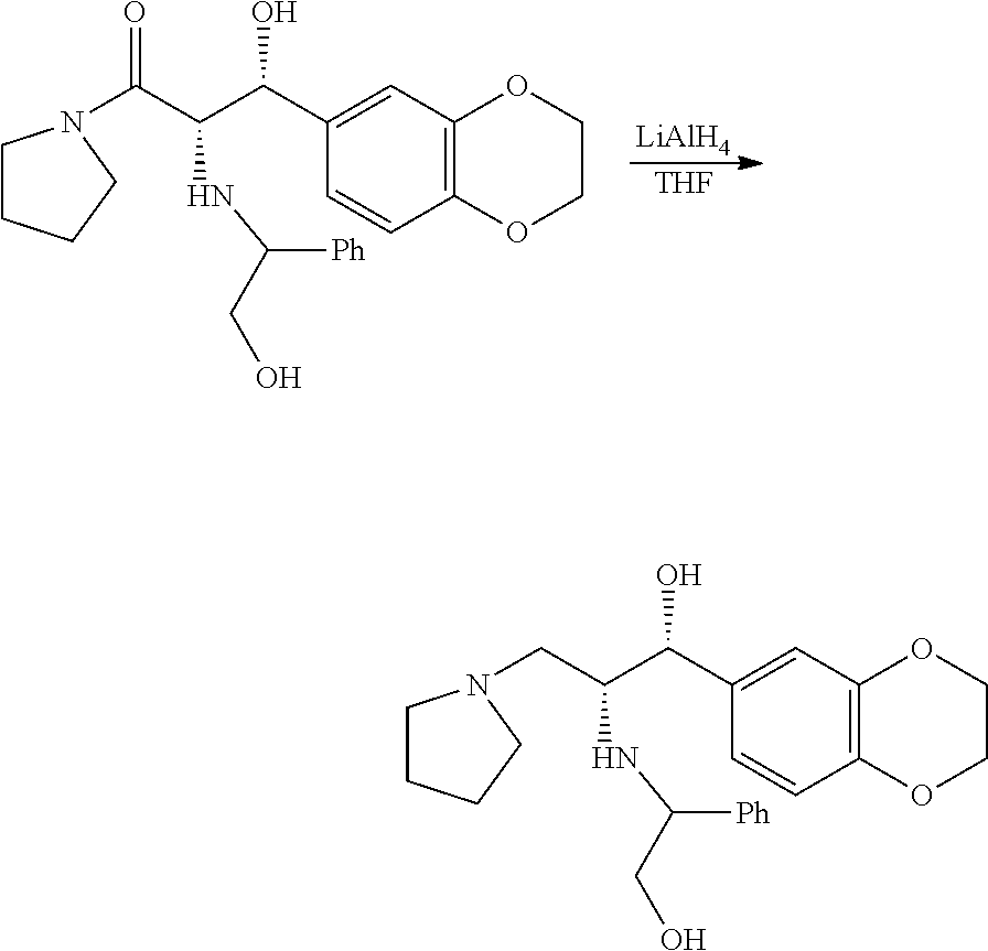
C(C(C(C1=CC2=C(C=C1)OCCO2)O)NC([Ph])CO)(N1CCCC1)=O.[LiAlH4].[THF].C(C(C(C1=CC2=C(C=C1)OCCO2)O)NC([Ph])CO)N1CCCC1
